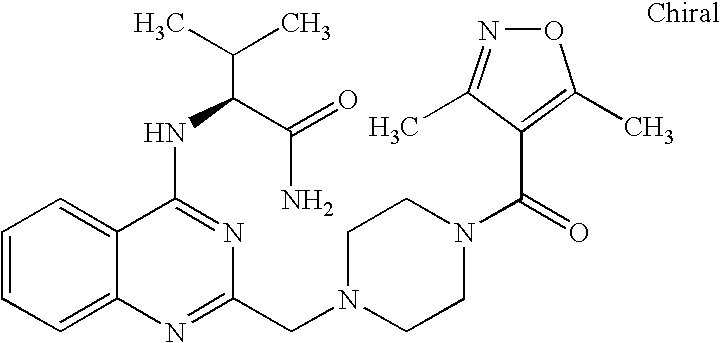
C1=CC=C2C(=C1)C(NC(C(N)=O)C(C)C)=NC(CN1CCN(C(=O)C3=C(C)ON=C3C)CC1)=N2
